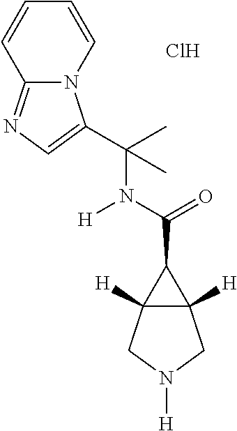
Cl.C(C1C2([H])C1([H])CN([H])C2)(=O)N([H])C(C)(C)C1=CN=C2N1C=CC=C2
